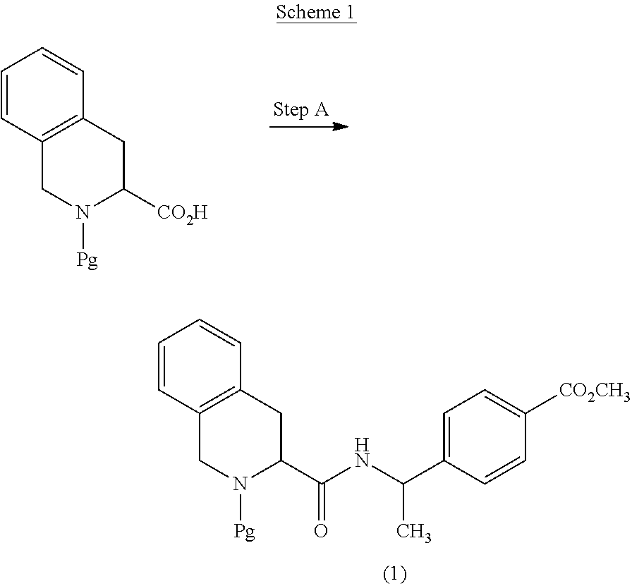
C1=CC2=C(C=C1)CC(C(NC(C1=CC=C([CO2CH3])C=C1)C)=O)N([Pg])C2.C1=CC2=C(C=C1)CC([CO2H])N([Pg])C2
